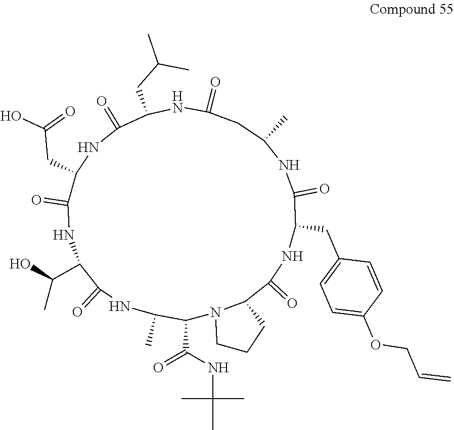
N12C(C(=O)NC(CC3=CC=C(OCC=C)C=C3)C(=O)NC(C)CC(=O)NC(CC(C)C)C(=O)NC(CC(=O)O)C(=O)NC(C(O)C)C(=O)NC(C)C1C(=O)NC(C)(C)C)CCC2
